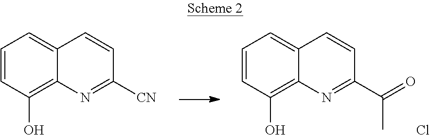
C1=CC(O)=C2C(=C1)C=CC(C(C)=O)=N2.Cl.C1=CC(O)=C2C(=C1)C=CC([CN])=N2
